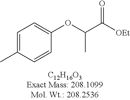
C1=C(C)C=CC(OC(C([OEt])=O)C)=C1
